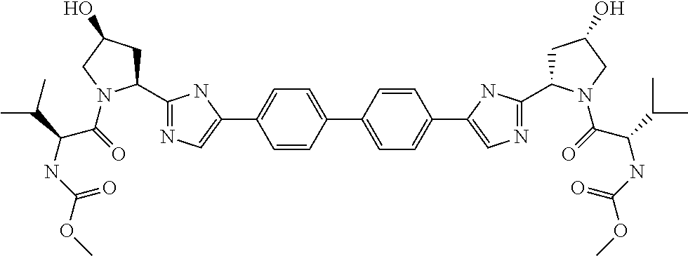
C1(C2=NC=C(C3=CC=C(C4=CC=C(C5=CN=C(C6CC(O)CN6C(C(NC(=O)OC)C(C)C)=O)N5)C=C4)C=C3)N2)CC(O)CN1C(=O)C(C(C)C)NC(=O)OC
